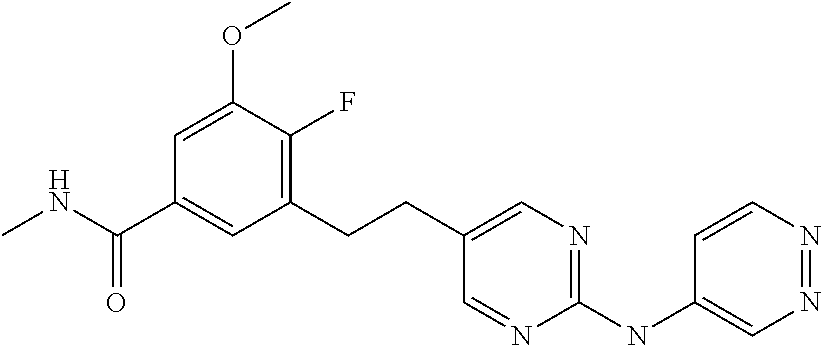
CNC(C1=CC(CCC2=CN=C(NC3=CN=NC=C3)N=C2)=C(F)C(OC)=C1)=O
